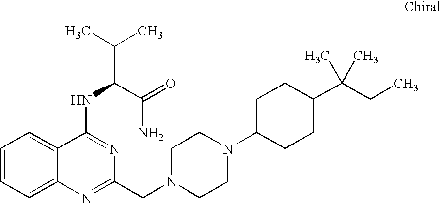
C1=CC=C2C(=C1)C(NC(C(C)C)C(=O)N)=NC(CN1CCN(C3CCC(C(CC)(C)C)CC3)CC1)=N2
